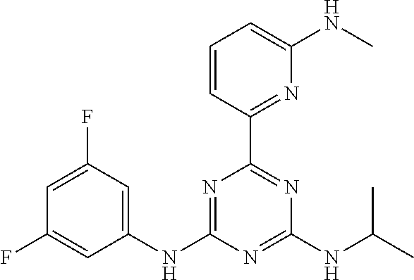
C1(NC2=NC(C3=NC(NC)=CC=C3)=NC(NC(C)C)=N2)=CC(F)=CC(F)=C1
